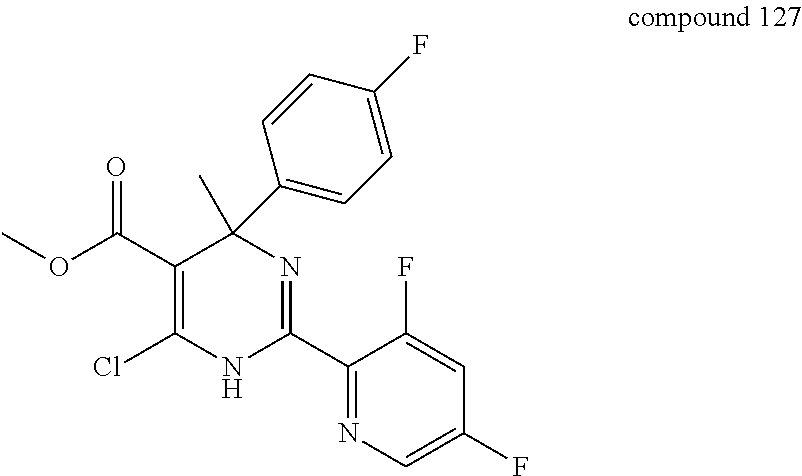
C1(F)=CN=C(C2=NC(C3=CC=C(F)C=C3)(C)C(C(OC)=O)=C(Cl)N2)C(F)=C1
